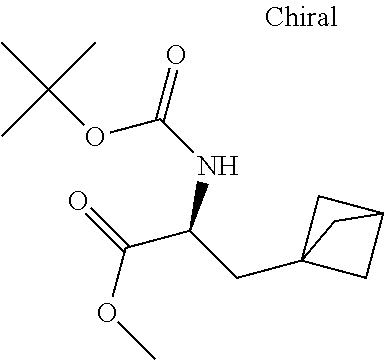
C(OC)(=O)C(CC12CC(C1)C2)NC(=O)OC(C)(C)C
